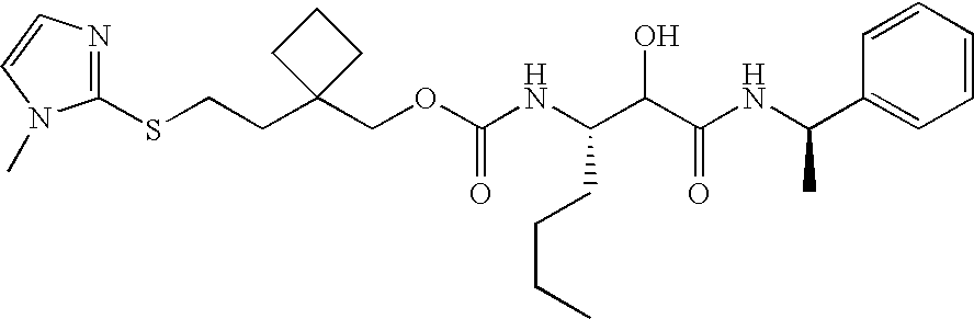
C(CC1(COC(NC(C(C(NC(C2=CC=CC=C2)C)=O)O)CCCC)=O)CCC1)SC1=NC=CN1C
